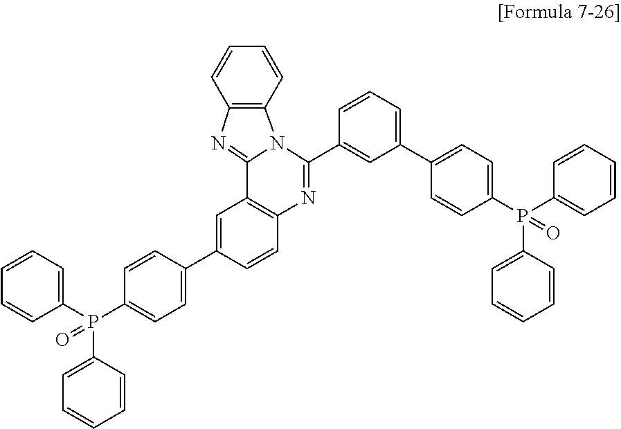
C12=C(C=CC=C1)N1C(=N2)C2=C(N=C1C1=CC(C3=CC=C(P(C4=CC=CC=C4)(C4=CC=CC=C4)=O)C=C3)=CC=C1)C=CC(C1=CC=C(P(C3=CC=CC=C3)(C3=CC=CC=C3)=O)C=C1)=C2
